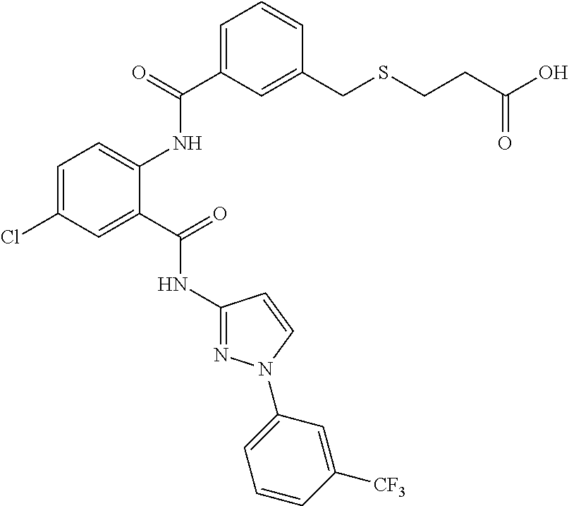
C1(NC(C2=CC(Cl)=CC=C2NC(C2=CC=CC(CSCCC(O)=O)=C2)=O)=O)=NN(C2=CC=CC([CF3])=C2)C=C1
